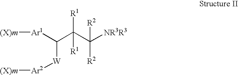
C(C(C([NR3R3])([R2])[R2])([R1])[R1])([Ar1][(X)m])[W][Ar2][(X)m]
